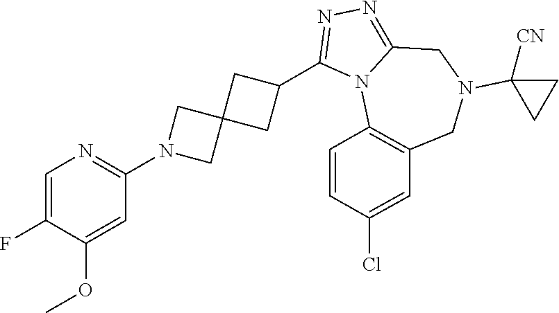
C1=C(F)C(OC)=CC(N2CC3(C2)CC(C2=NN=C4N2C2=C(CN(C5([CN])CC5)C4)C=C(Cl)C=C2)C3)=N1
